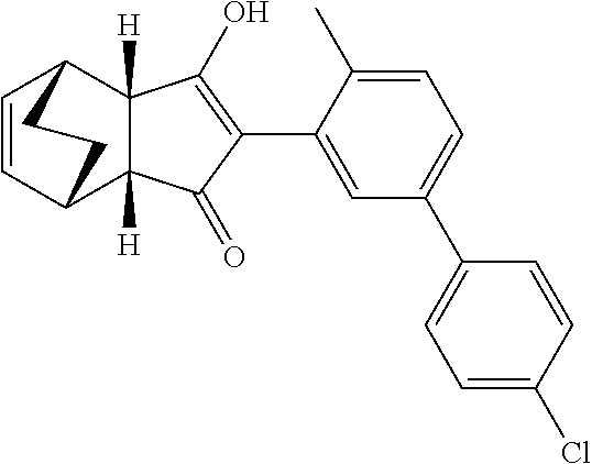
C1=C(C2=C(O)C3([H])C([H])(C2=O)C2C=CC3CC2)C(C)=CC=C1C1=CC=C(Cl)C=C1
